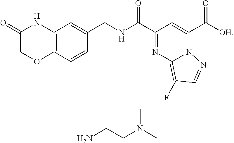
C(C1=NC2=C(F)C=NN2C(C(=O)[OH])=C1)(=O)NCC1=CC2=C(C=C1)OCC(=O)N2.NCCN(C)C
